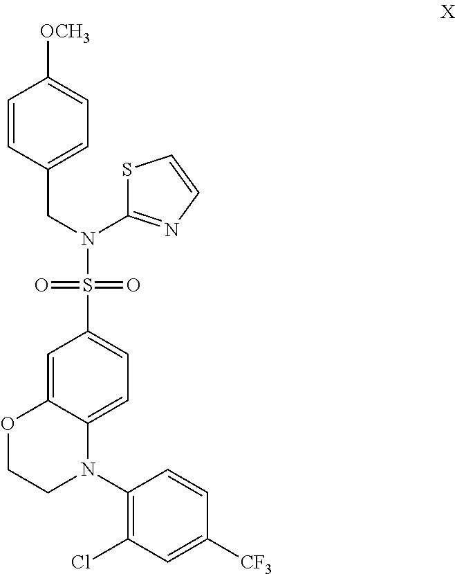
C1=C2C(=CC=C1S(=O)(=O)N(CC1=CC=C([OCH3])C=C1)C1=NC=CS1)N(C1=C(Cl)C=C([CF3])C=C1)CCO2
